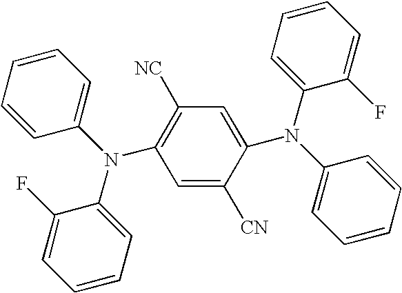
C1=C([CN])C(N(C2=CC=CC=C2)C2=CC=CC=C2F)=CC([NC])=C1N(C1=CC=CC=C1)C1=CC=CC=C1F
